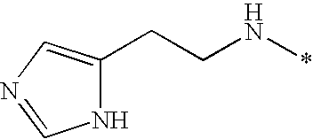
N(*)CCC1=CN=CN1
